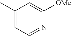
C1(C)=CC=NC([OMe])=C1
